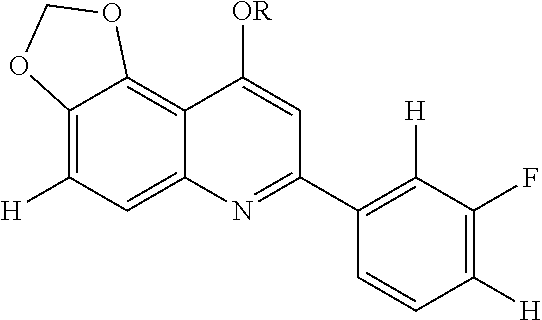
C12=CC([H])=C3C(=C1C([OR])=CC(C1=C([H])C(F)=C([H])C=C1)=N2)OCO3
